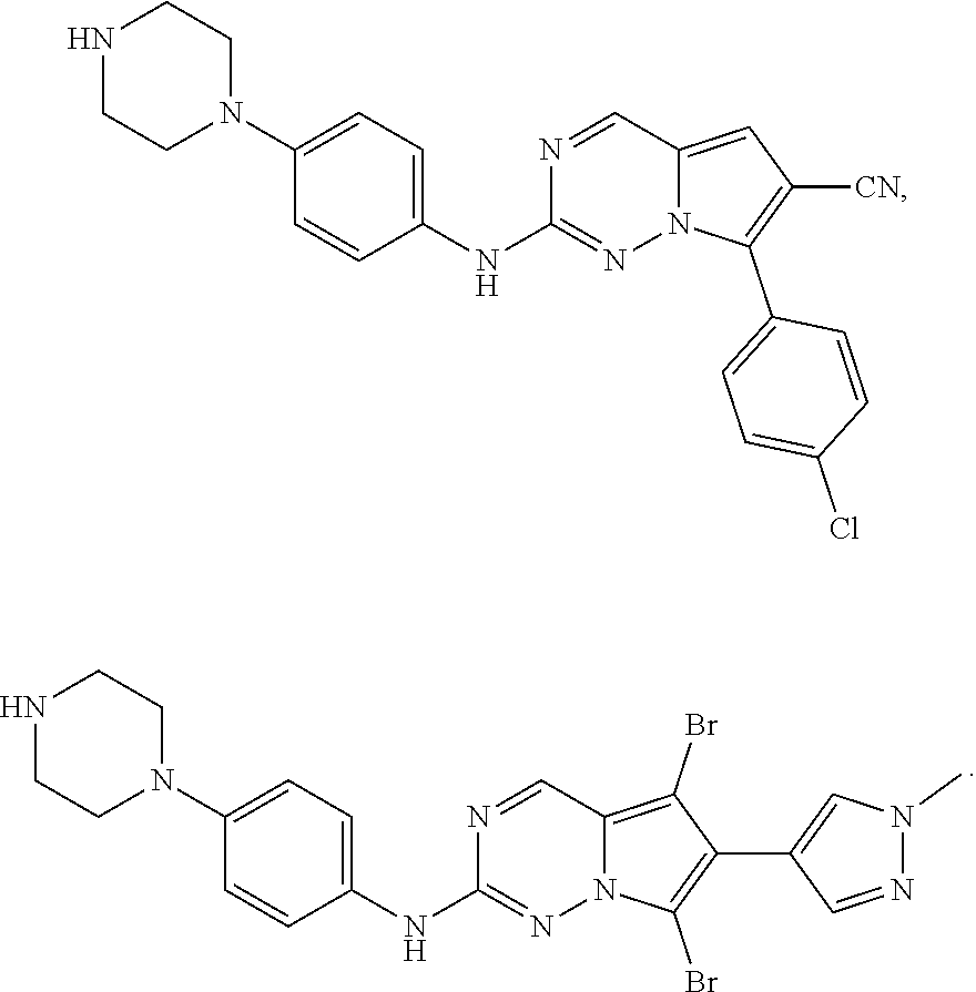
C1(N2CCNCC2)=CC=C(NC2=NN3C(=C(Br)C(C4=CN(C)N=C4)=C3Br)C=N2)C=C1.C1(N2CCNCC2)=CC=C(NC2=NN3C(=CC([CN])=C3C3=CC=C(Cl)C=C3)C=N2)C=C1
